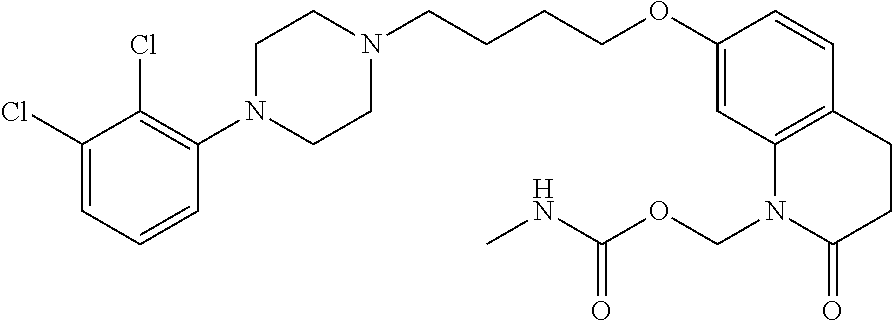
C1=C(Cl)C(Cl)=C(N2CCN(CCCCOC3=CC4=C(C=C3)CCC(=O)N4COC(NC)=O)CC2)C=C1
